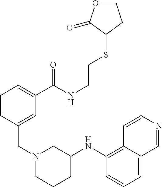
C1=CC(CN2CCCC(NC3=C4C(=CC=C3)C=NC=C4)C2)=CC(C(NCCSC2CCOC2=O)=O)=C1
